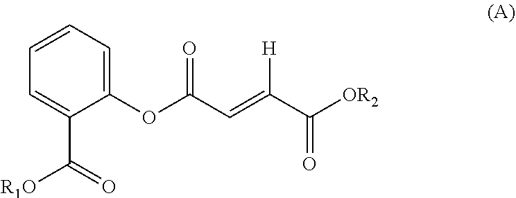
C1(OC(C=C(C([OR2])=O)[H])=O)=CC=CC=C1C([R1O])=O
